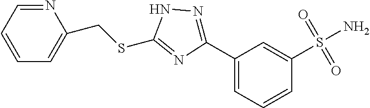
C1=CC=NC(CSC2=NC(C3=CC=CC(S(=O)(=O)N)=C3)=NN2)=C1
